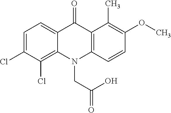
C12=CC=C(Cl)C(Cl)=C1N(CC(=O)O)C1=C(C2=O)C(C)=C(OC)C=C1
